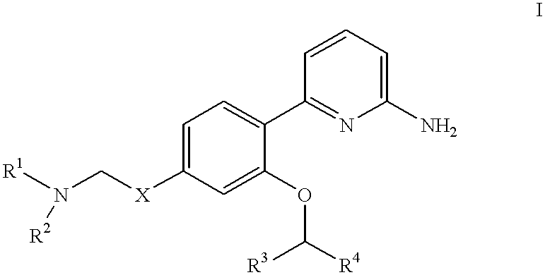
N(C[X]C1=CC=C(C2=NC(N)=CC=C2)C(OC([R4])[R3])=C1)([R1])[R2]
